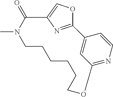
C12=CC(=NC=C1)OCCCCCCN(C)C(=O)C1=COC2=N1
